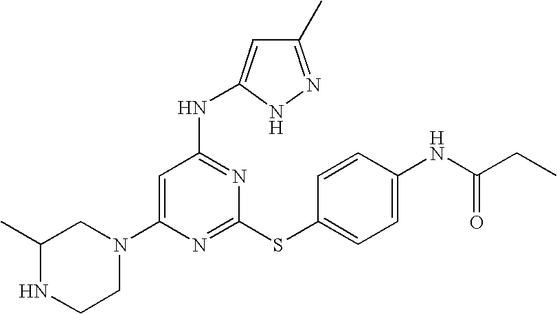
C1(C)NCCN(C2=CC(NC3=CC(C)=NN3)=NC(SC3=CC=C(NC(=O)CC)C=C3)=N2)C1
